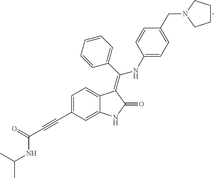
C1=C(C#CC(NC(C)C)=O)C=C2C(=C1)C(=C(C1=CC=CC=C1)NC1=CC=C(CN3CCCC3)C=C1)C(=O)N2
